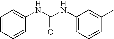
C1(NC(NC2=CC=CC(C)=C2)=O)=CC=CC=C1
